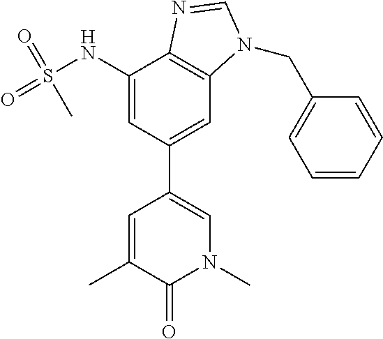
CC1=CC(C2=CC3=C(C(NS(=O)(=O)C)=C2)N=CN3CC2=CC=CC=C2)=CN(C)C1=O
